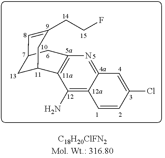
C1=CC(Cl)=CC2=NC3=C(C(N)=C12)C1CC(C=C(CCF)C1)C3
